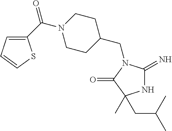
N1C(=N)N(CC2CCN(C(=O)C3=CC=CS3)CC2)C(=O)C1(C)CC(C)C
